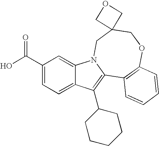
C1(C(=O)O)=CC=C2C(=C1)N1C(=C2C2CCCCC2)C2=C(OCC3(C1)COC3)C=CC=C2
